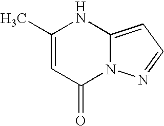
C1(C)=CC(=O)N2C(=CC=N2)N1
